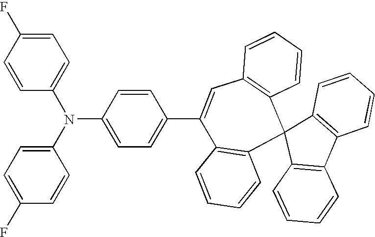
C1=CC(N(C2=CC=C(F)C=C2)C2=CC=C(C3=CC4=C(C5(C6=C3C=CC=C6)C3=C(C6=C5C=CC=C6)C=CC=C3)C=CC=C4)C=C2)=CC=C1F
